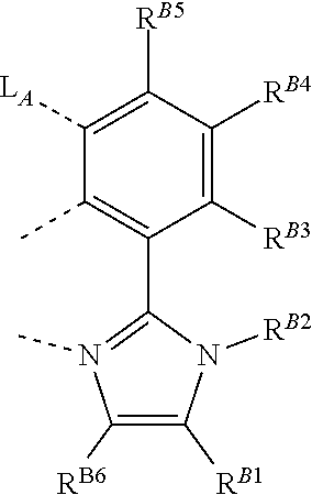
[RB6]C1=C([RB1])N([RB2])C(C2=C(C)C([LA])=C([RB5])C([RB4])=C2[RB3])=N1C
